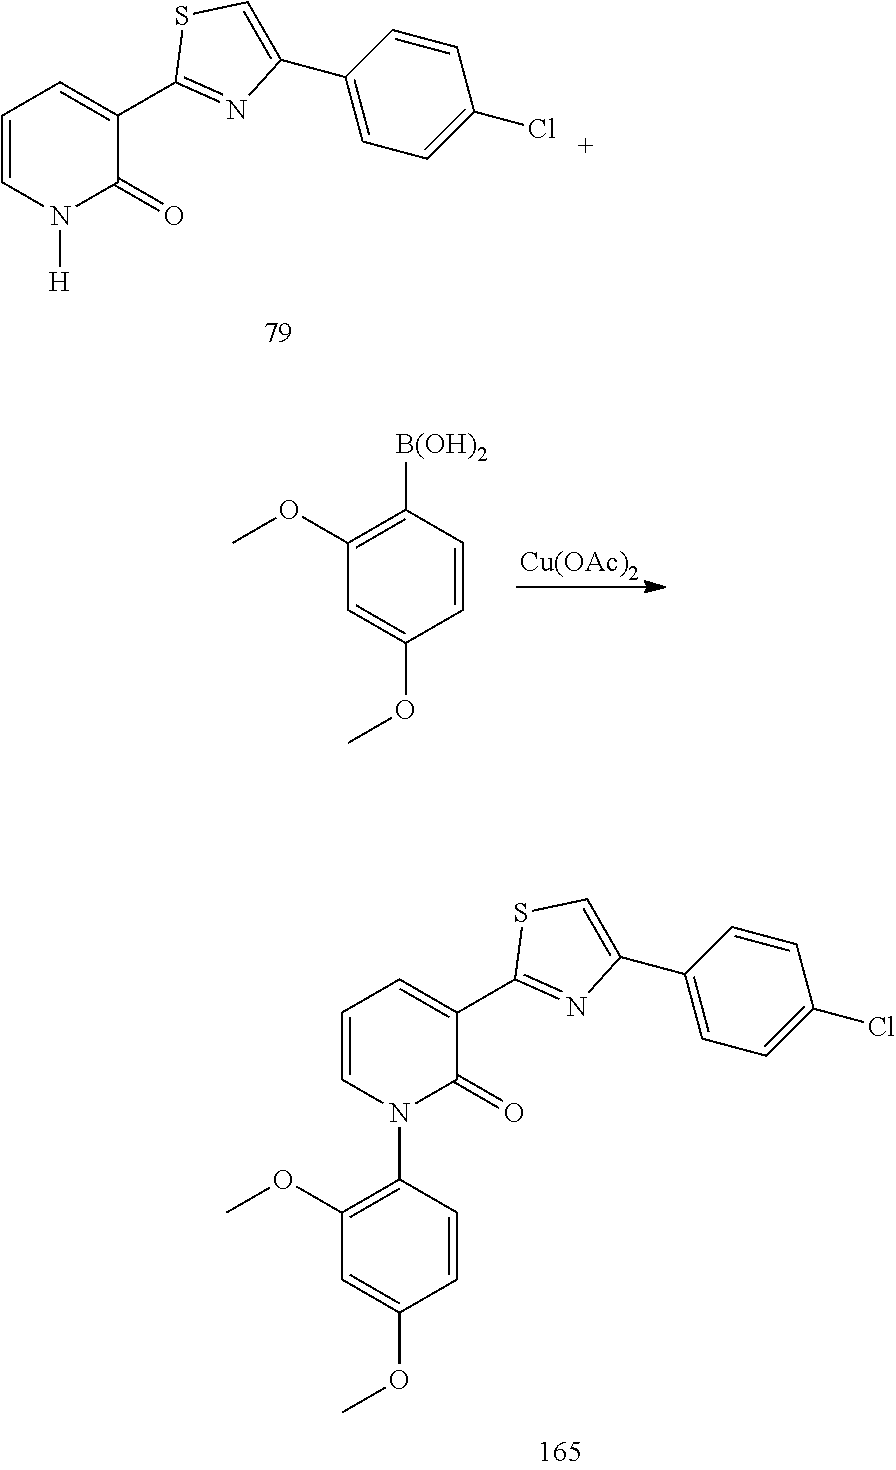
N1([H])C(=O)C(C2=NC(C3=CC=C(Cl)C=C3)=CS2)=CC=C1.[Cu(OAc)2].C1=CC([B(OH)2])=C(OC)C=C1OC.N1(C2=C(OC)C=C(OC)C=C2)C(=O)C(C2=NC(C3=CC=C(Cl)C=C3)=CS2)=CC=C1
